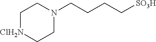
C1[ClH2N]CCN(CCCC[SO3H])C1
